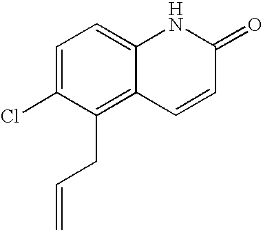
C1=C(Cl)C(CC=C)=C2C(=C1)NC(=O)C=C2
